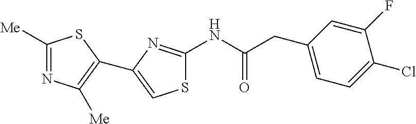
S1C(NC(CC2=CC=C(Cl)C(F)=C2)=O)=NC(C2=C([Me])N=C([Me])S2)=C1
